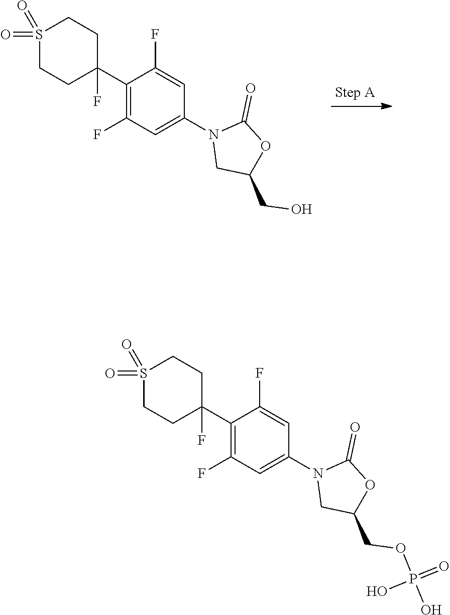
C1(C2(F)CCS(=O)(=O)CC2)=C(F)C=C(N2CC(CO)OC2=O)C=C1F.C1(C2(F)CCS(=O)(=O)CC2)=C(F)C=C(N2CC(COP(O)(=O)O)OC2=O)C=C1F
